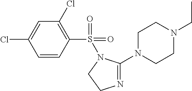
ClC1=CC(Cl)=C(S(=O)(=O)N2C(N3CCN(CC)CC3)=NCC2)C=C1
